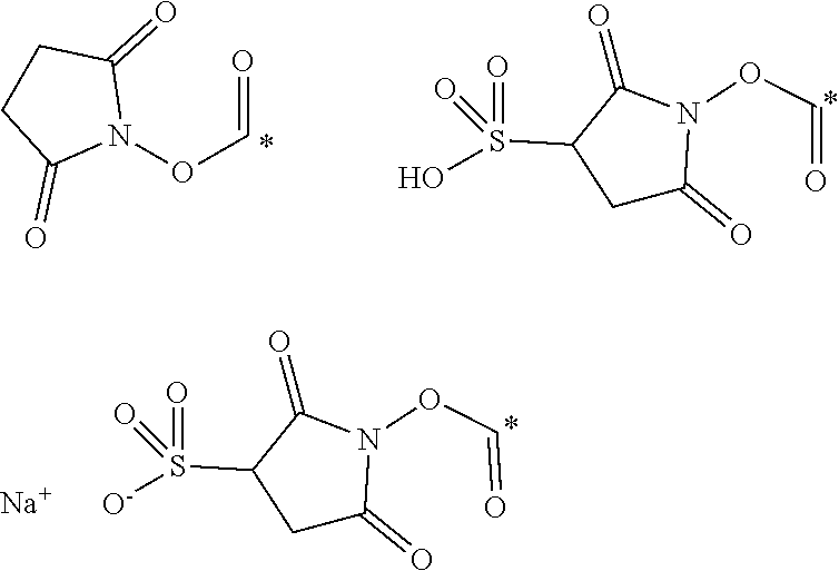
C1C(=O)N(OC=O)C(=O)C1S(=O)(=O)[O-].[Na].O=CON1C(=O)CCC1=O.C1C(=O)N(OC=O)C(=O)C1S(=O)(=O)O
